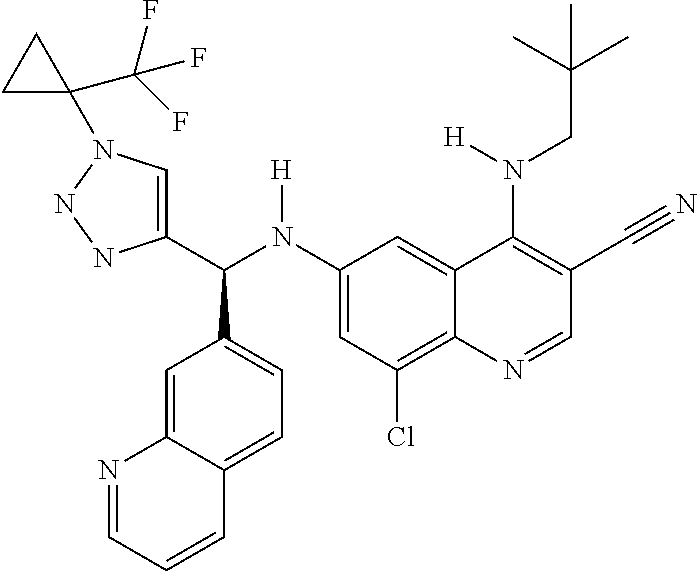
C1(N(C(C2=CN(C3(C(F)(F)F)CC3)NN2)C2=CC=C3C(=C2)N=CC=C3)[H])=CC(Cl)=C2C(=C1)C(N(CC(C)(C)C)[H])=C(C#N)C=N2
